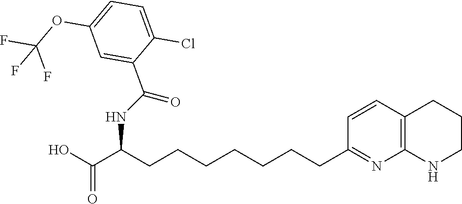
C(CCCCCCCC1=NC2=C(C=C1)CCCN2)(C(O)=O)NC(C1=CC(OC(F)(F)F)=CC=C1Cl)=O
